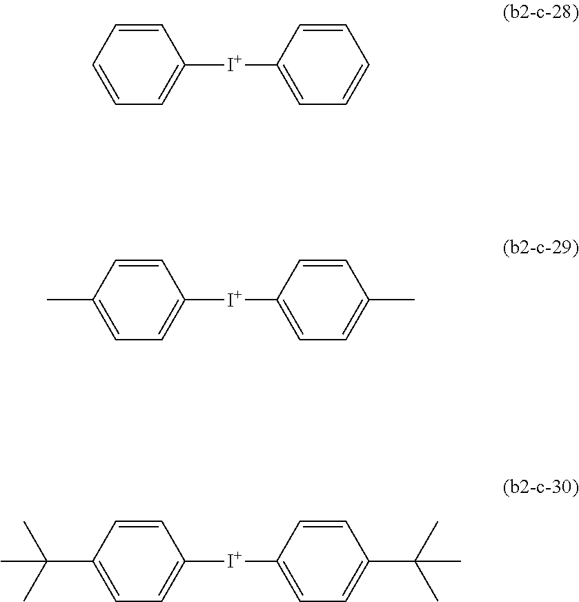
C1=CC=C([I+]C2=CC=CC=C2)C=C1.C1(C)=CC=C([I+]C2=CC=C(C)C=C2)C=C1.C1(C(C)(C)C)=CC=C([I+]C2=CC=C(C(C)(C)C)C=C2)C=C1
